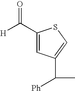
C1(C([H])=O)=CC(C(C)[Ph])=CS1
